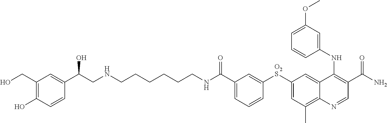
C1(C(=O)NCCCCCCNCC(C2=CC(CO)=C(O)C=C2)O)=CC=CC([O2S]C2=CC(C)=C3C(=C2)C(NC2=CC(OC)=CC=C2)=C(C(=O)N)C=N3)=C1
